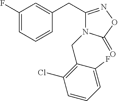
C1(F)=CC=CC(CC2=NOC(=O)N2CC2=C(Cl)C=CC=C2F)=C1
